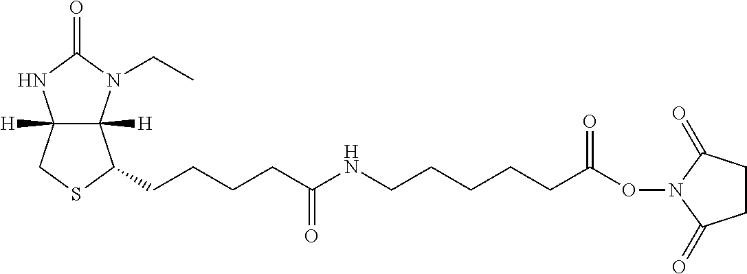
C12([H])C([H])(N(CC)C(=O)N1)C(CCCCC(=O)NCCCCCC(ON1C(=O)CCC1=O)=O)SC2
